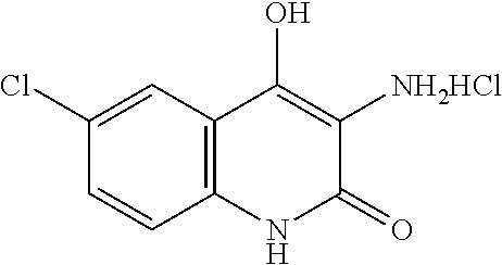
C12=C(C(O)=C([NH2HCl])C(=O)N1)C=C(Cl)C=C2
